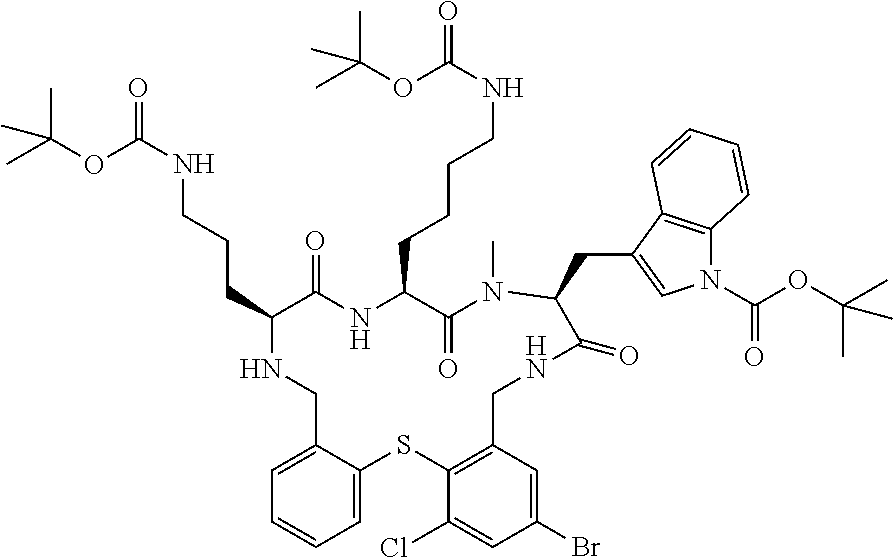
C12=C(C=C(Br)C=C1Cl)CNC(=O)C(CC1=CN(C(OC(C)(C)C)=O)C3=C1C=CC=C3)N(C)C(=O)C(CCCCNC(OC(C)(C)C)=O)NC(=O)C(CCCNC(OC(C)(C)C)=O)NCC1=CC=CC=C1S2
